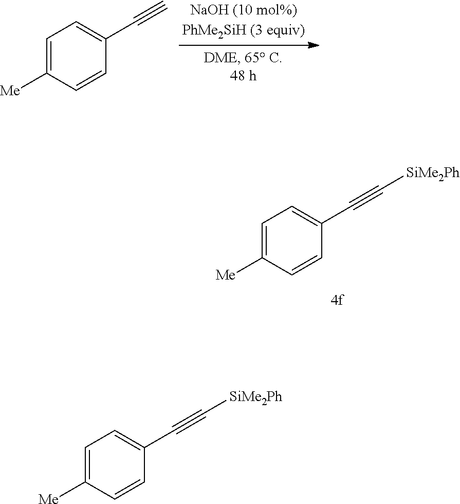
C1=C([Me])C=CC(C#C[SiMe2Ph])=C1.C1=C([Me])C=CC(C#C)=C1.C1=C([Me])C=CC(C#C[SiMe2Ph])=C1
